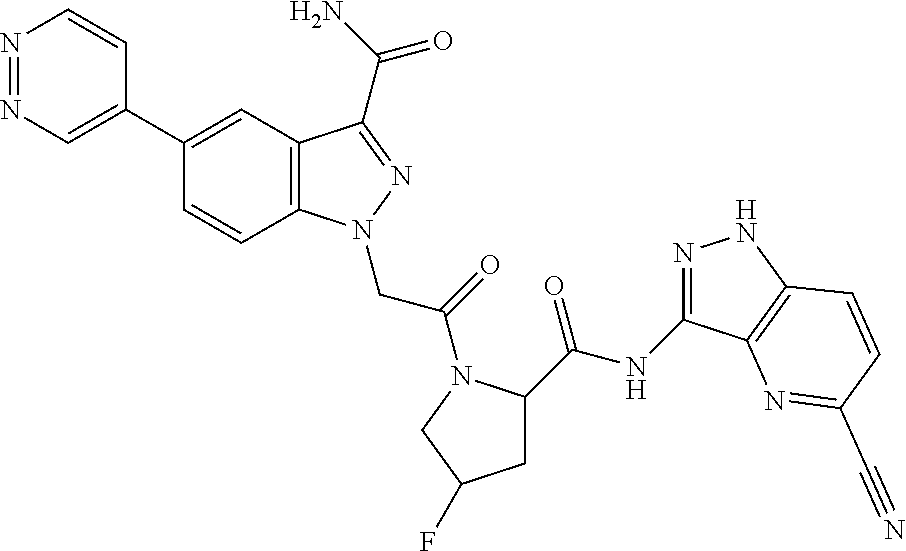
C1(C2=CN=NC=C2)=CC2=C(C=C1)N(CC(=O)N1C(C(=O)NC3=NNC4=C3N=C(C#N)C=C4)CC(F)C1)N=C2C(N)=O
